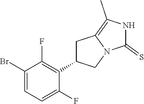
C1(Br)=CC=C(F)C(C2CC3=C(C)NC(=S)N3C2)=C1F
